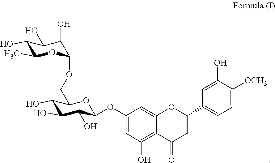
C1(O)C(C)OC(OCC2C(O)C(O)C(O)C(OC3=CC(O)=C4C(=C3)OC(C3=CC=C([OCH3])C(O)=C3)CC4=O)O2)C(O)C1O
